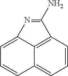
C1=C2C3=C(C=CC=C3C=C1)C(N)=N2
